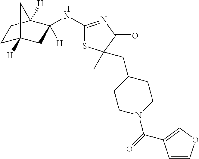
C1(NC2([H])CC3([H])CCC2([H])C3)=NC(=O)C(C)(CC2CCN(C(=O)C3=COC=C3)CC2)S1
